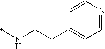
N(CCC1=CC=NC=C1)C
